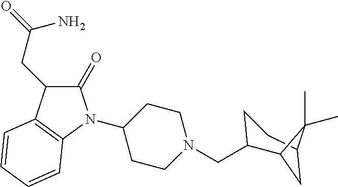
C12CCC(CN3CCC(N4C(=O)C(CC(=O)N)C5=C4C=CC=C5)CC3)C(C1(C)C)C2
